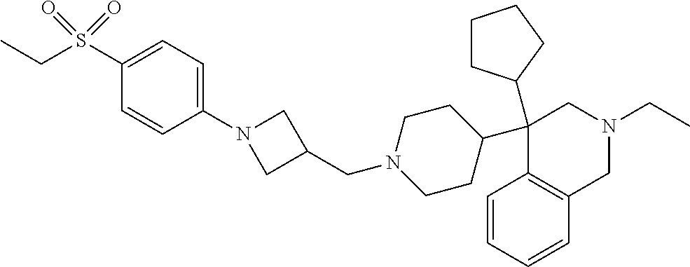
C1(C2CCCC2)(C2CCN(CC3CN(C4=CC=C(S(CC)(=O)=O)C=C4)C3)CC2)C2=C(CN(CC)C1)C=CC=C2
